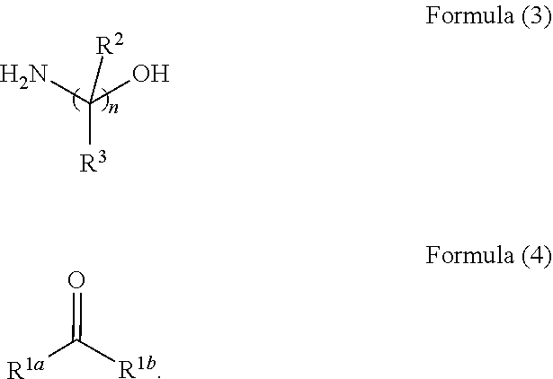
NC(O)([R3])[R2].[R1b]C(=O)[R1a]
